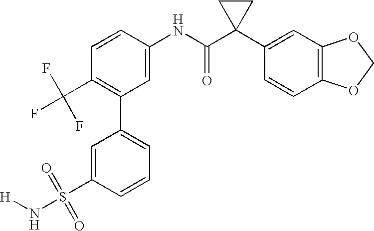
C1(NC(C2(C3=CC4=C(C=C3)OCO4)CC2)=O)=CC(C2=CC=CC(S(N[H])(=O)=O)=C2)=C(C(F)(F)F)C=C1
